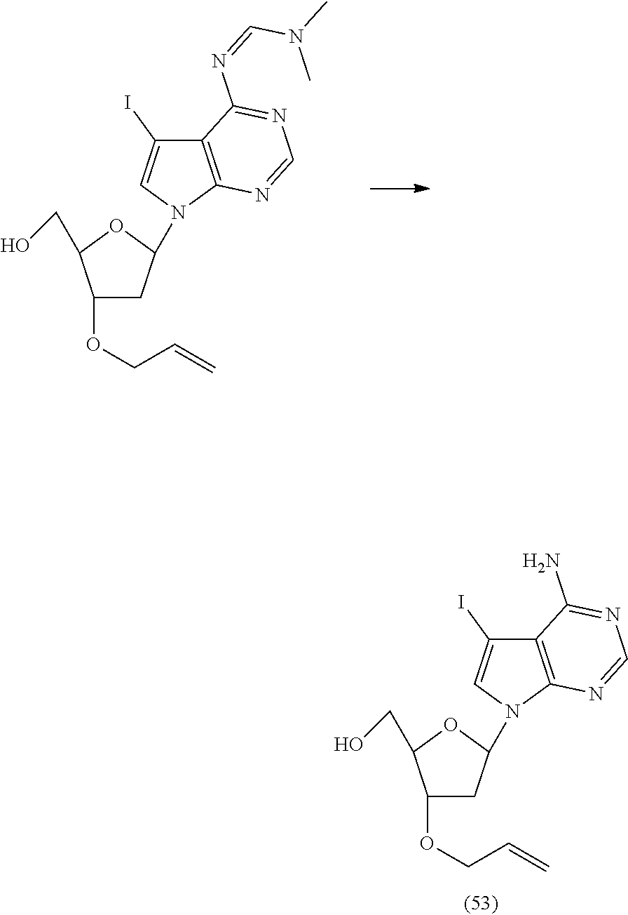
C1(OCC=C)CC(N2C=C(I)C3=C2N=CN=C3N=CN(C)C)OC1CO.C1(OCC=C)CC(N2C=C(I)C3=C2N=CN=C3N)OC1CO
